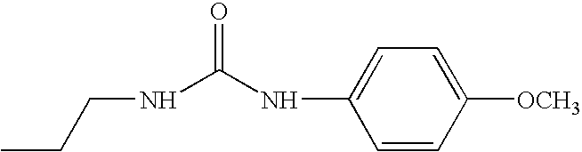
N(C(NCCC)=O)C1=CC=C([OCH3])C=C1
